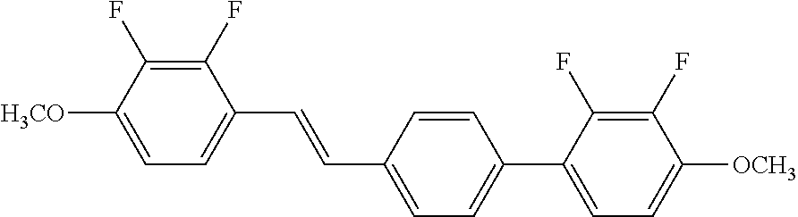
C1(F)=C(F)C([H3CO])=CC=C1C=CC1=CC=C(C2=CC=C([OCH3])C(F)=C2F)C=C1
